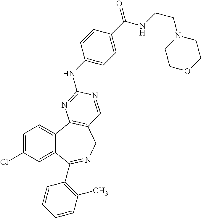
C1=C(Cl)C=C2C(=C1)C1=C(CN=C2C2=C(C)C=CC=C2)C=NC(NC2=CC=C(C(NCCN3CCOCC3)=O)C=C2)=N1
